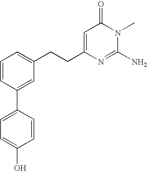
C1=CC(C2=CC=C(O)C=C2)=CC(CCC2=CC(=O)N(C)C(N)=N2)=C1
